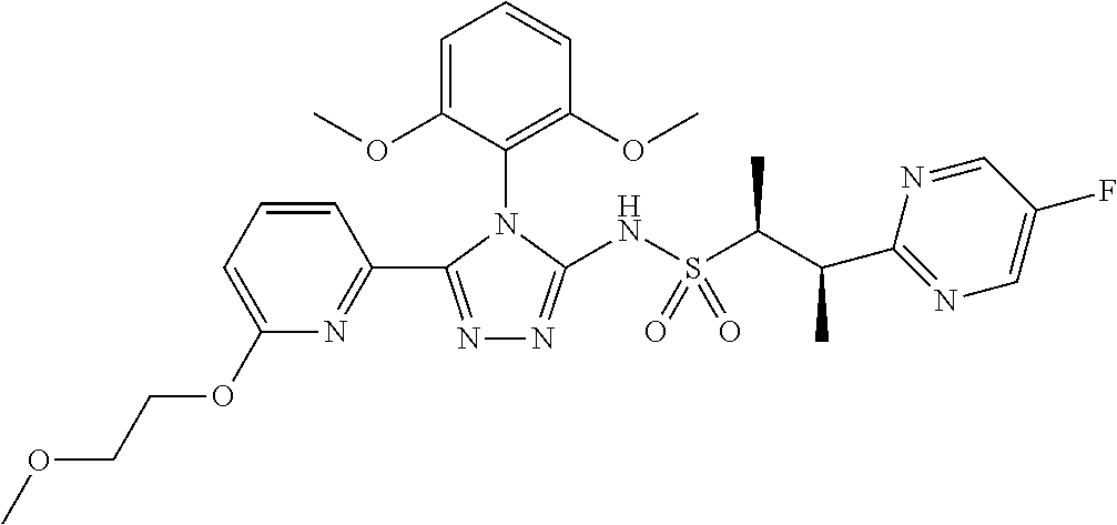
C1(N2C(NS(=O)(C(C)C(C)C3=NC=C(F)C=N3)=O)=NN=C2C2=NC(OCCOC)=CC=C2)=C(OC)C=CC=C1OC
